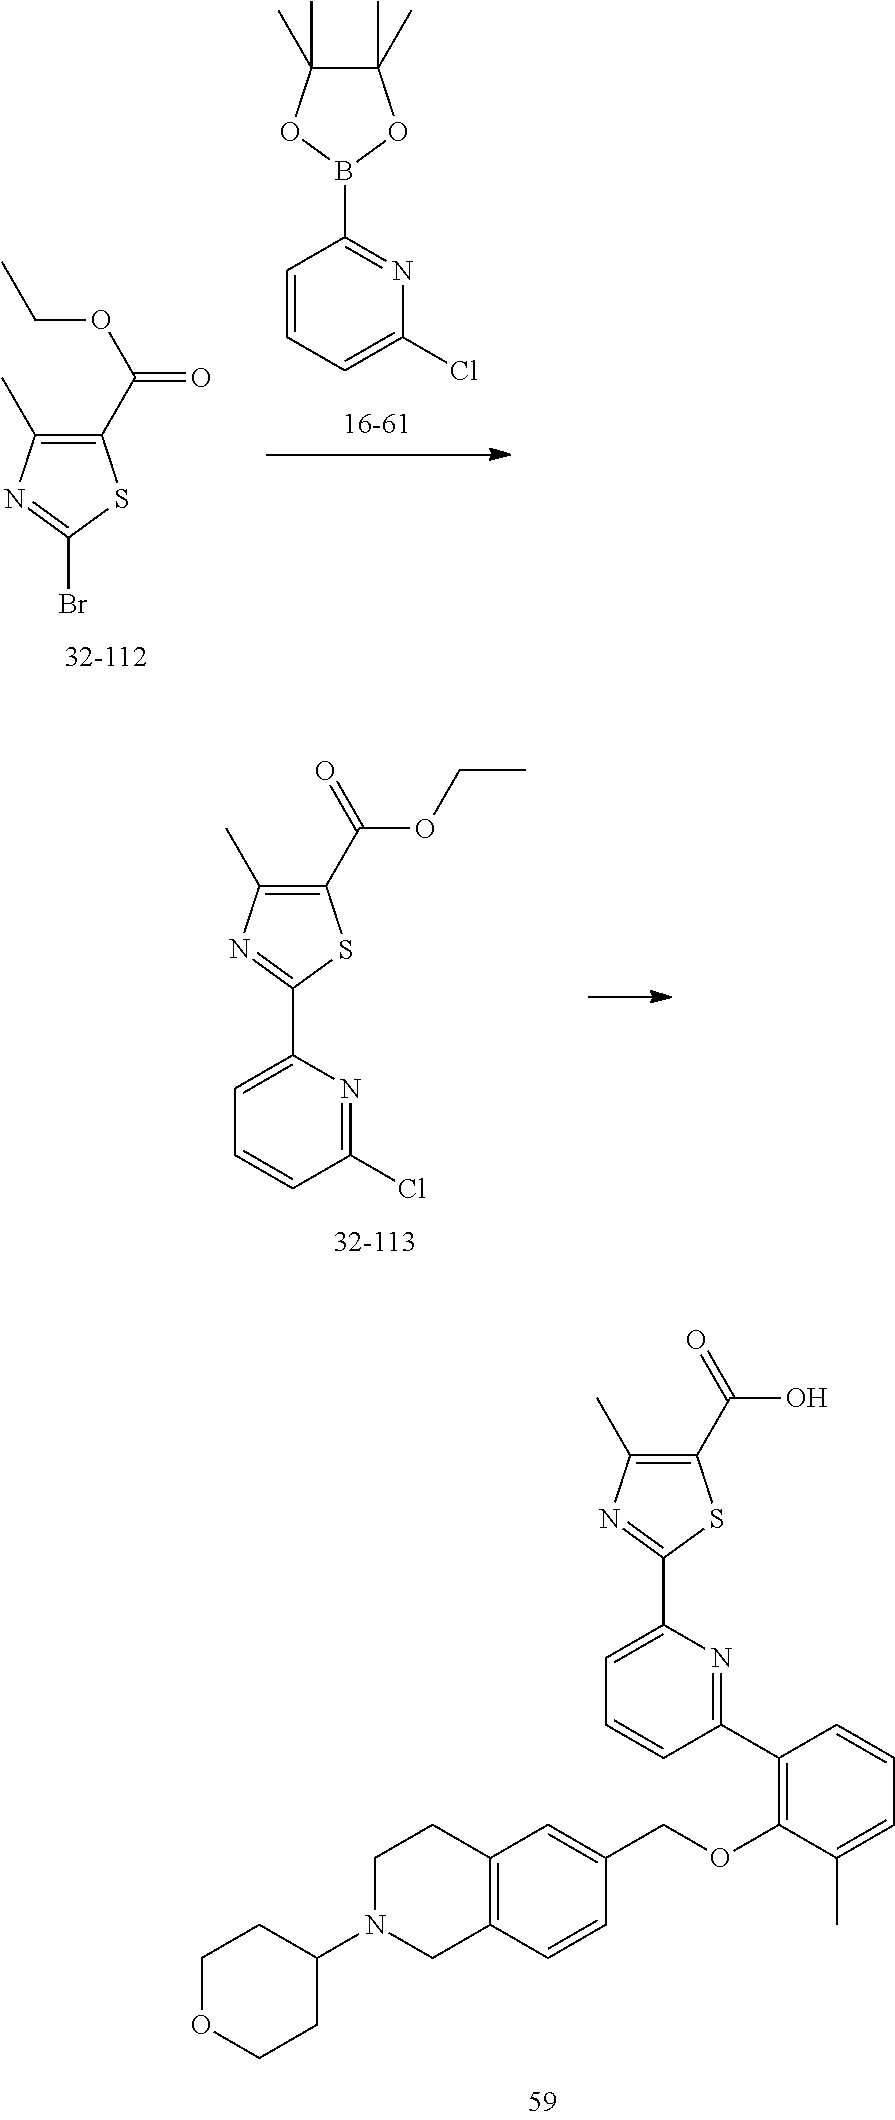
C1=CC=C(Cl)N=C1B1OC(C)(C)C(C)(C)O1.C1(C(OCC)=O)=C(C)N=C(Br)S1.C1(Cl)=NC(C2=NC(C)=C(C(=O)OCC)S2)=CC=C1.C1(C2=CC=CC(C3=C(OCC4=CC5=C(C=C4)CN(C4CCOCC4)CC5)C(C)=CC=C3)=N2)=NC(C)=C(C(=O)O)S1
